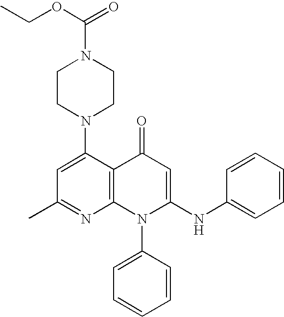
C1(C)=NC2=C(C(N3CCN(C(OCC)=O)CC3)=C1)C(=O)C=C(NC1=CC=CC=C1)N2C1=CC=CC=C1
